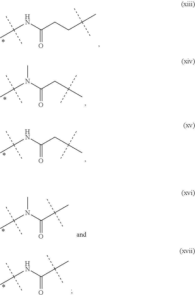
C(N(C(CC(C)(C)C)=O)C)(C)(C)C.C(NC(CC(C)(C)C)=O)(C)(C)C.C(NC(CCC(C)(C)C)=O)(C)(C)C.C(N(C(C(C)(C)C)=O)C)(C)(C)C.C(NC(C(C)(C)C)=O)(C)(C)C
